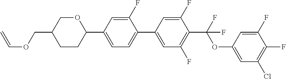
O1CC(COC=C)CCC1C1=CC=C(C2=CC(F)=C(C(F)(OC3=CC(Cl)=C(F)C(F)=C3)F)C(F)=C2)C(F)=C1
